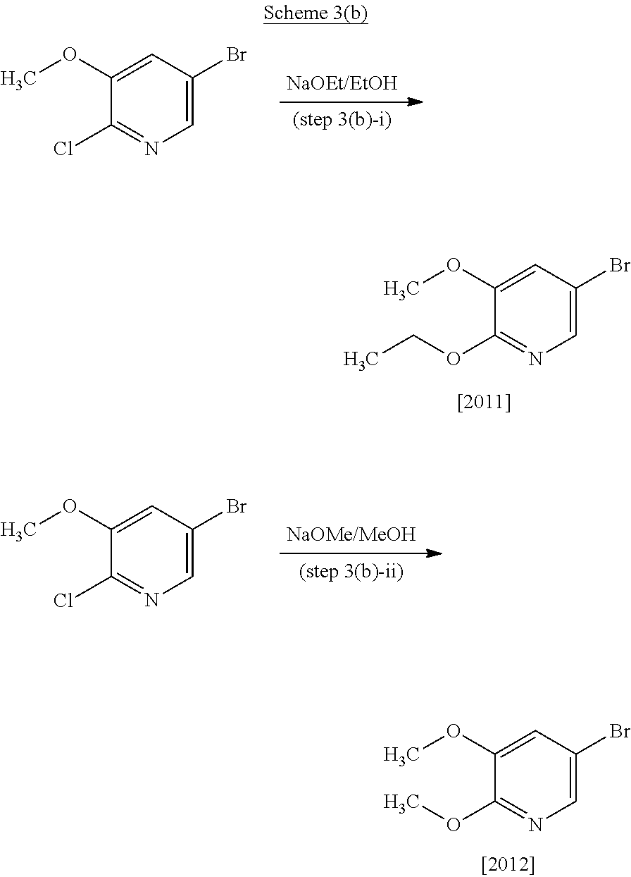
C1=C(OC)C(Cl)=NC=C1Br.C1=C(OC)C(OCC)=NC=C1Br.C1=C(OC)C(Cl)=NC=C1Br.C1=C(OC)C(OC)=NC=C1Br
